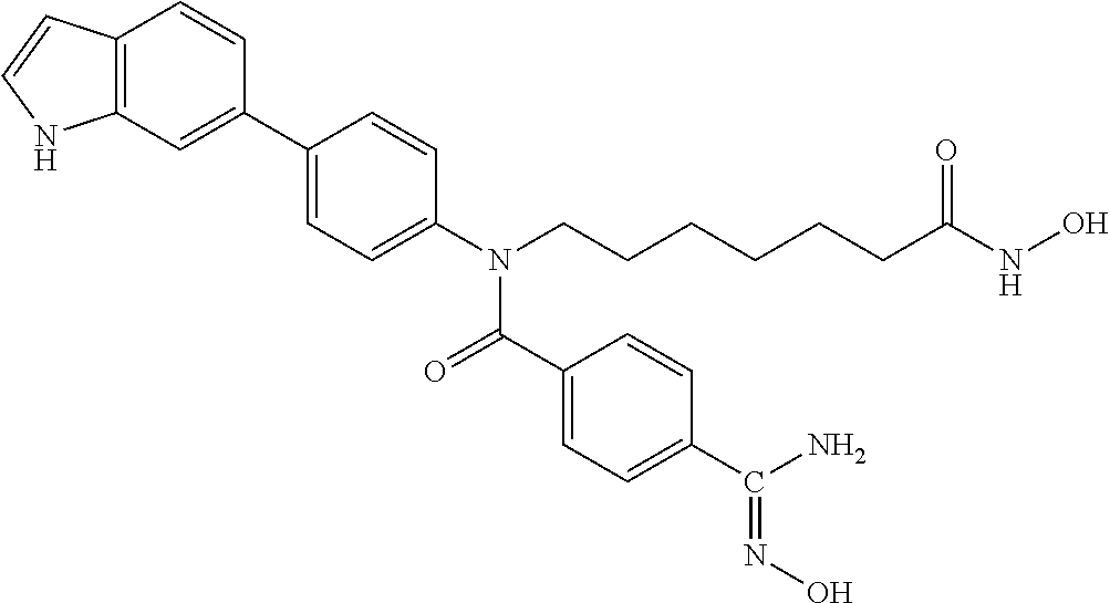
C1(C2=CC3=C(C=C2)C=CN3)=CC=C(N(CCCCCCC(NO)=O)C(=O)C2=CC=C(C(N)=NO)C=C2)C=C1
